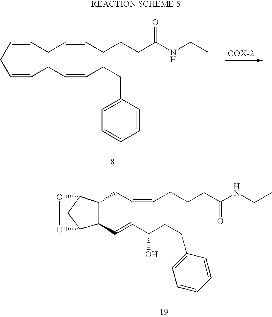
C(=CCC=CCCCC(NCC)=O)CC=CCC=CCCC1=CC=CC=C1.C(C=CCCCC(NCC)=O)C1C2CC(C1C=CC(CCC1=CC=CC=C1)O)OO2
